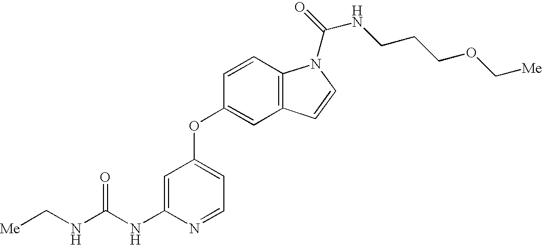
C(NC1=CC(OC2=CC3=C(C=C2)N(C(=O)NCCCOC[Me])C=C3)=CC=N1)(NC[Me])=O
